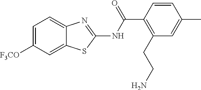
C1=C([F3CO])C=C2C(=C1)N=C(NC(C1=C(CCN)C=C(C)C=C1)=O)S2
